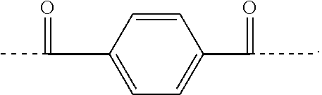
CC(C1=CC=C(C(C)=O)C=C1)=O
